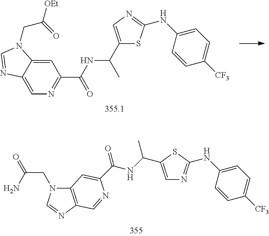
C1=C2C(=CN=C1C(=O)NC(C)C1=CN=C(NC3=CC=C([CF3])C=C3)S1)N=CN2CC(=O)[OEt].C1=C(C(NC(=O)C2=CC3=C(N=CN3CC(=O)N)C=N2)C)SC(NC2=CC=C([CF3])C=C2)=N1
